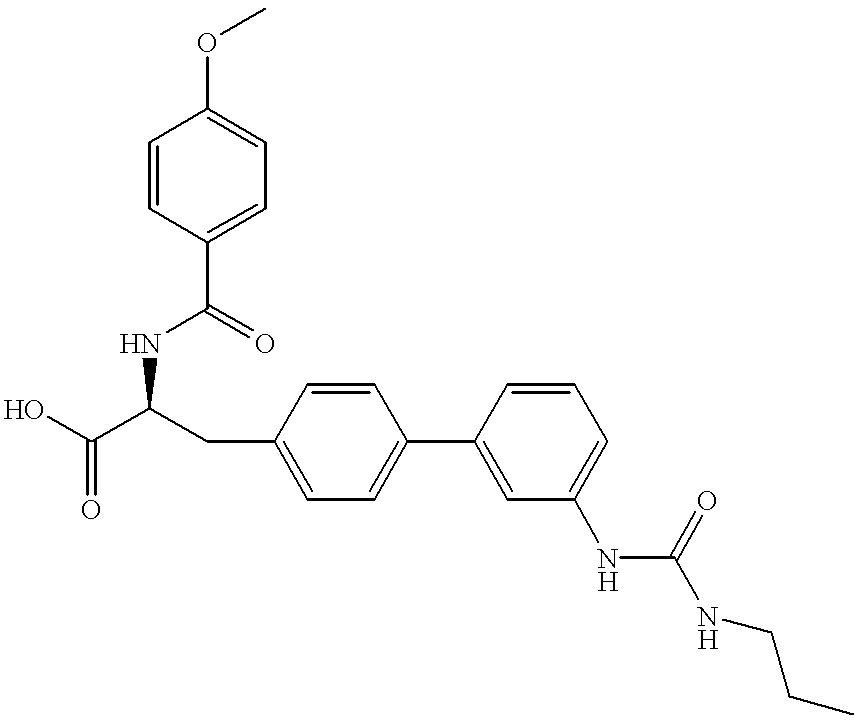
OC(C(CC1=CC=C(C2=CC(NC(NCCC)=O)=CC=C2)C=C1)NC(C1=CC=C(OC)C=C1)=O)=O
